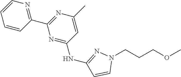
N1(CCCOC)N=C(NC2=NC(C3=NC=CC=C3)=NC(C)=C2)C=C1
